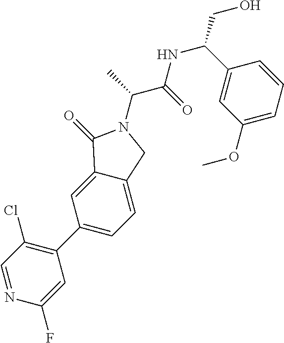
C1(C2=CC=C3C(=C2)C(=O)N(C(C(NC(CO)C2=CC(OC)=CC=C2)=O)C)C3)=C(Cl)C=NC(F)=C1
